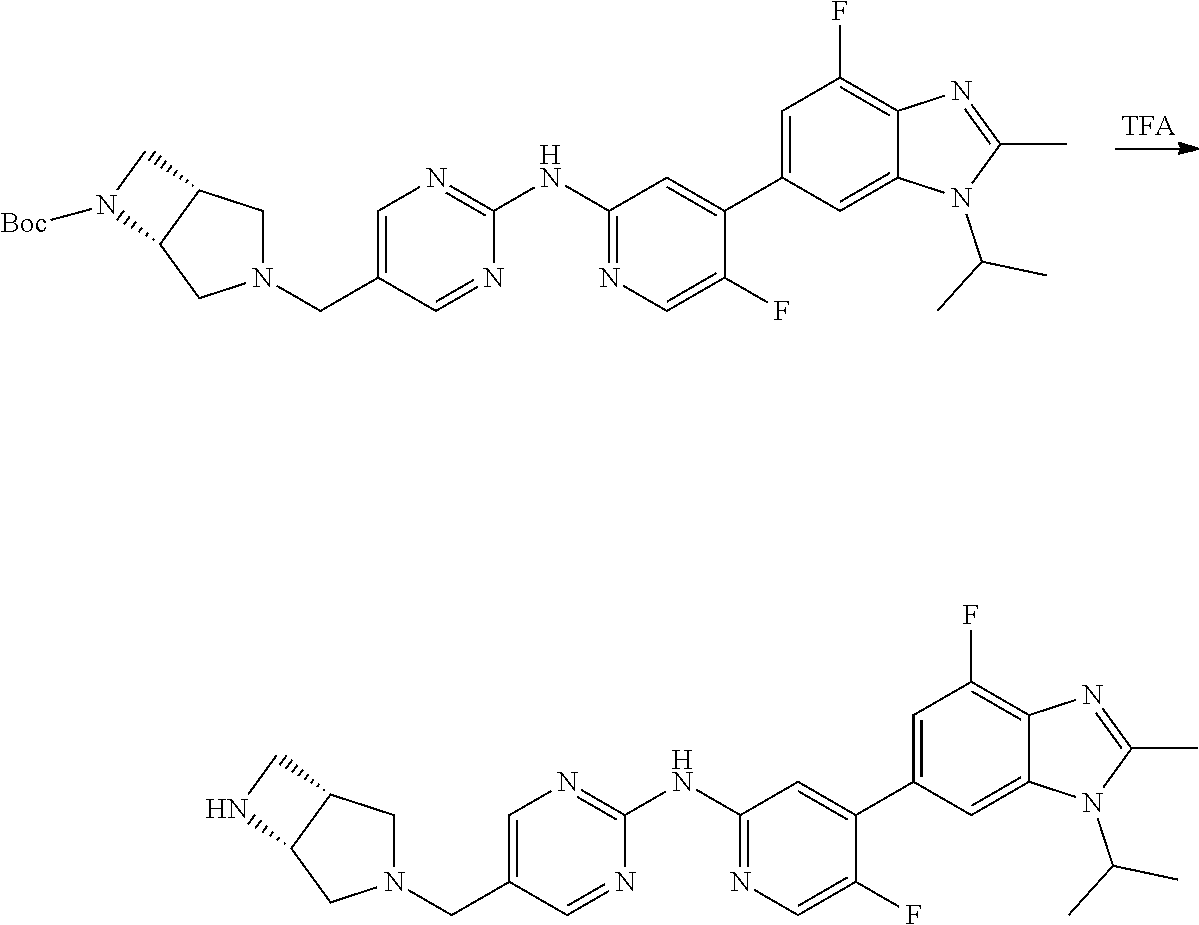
N1(CC2=CN=C(NC3=NC=C(F)C(C4=CC(F)=C5C(=C4)N(C(C)C)C(C)=N5)=C3)N=C2)CC2C(C1)N([Boc])C2.N1(CC2=CN=C(NC3=NC=C(F)C(C4=CC(F)=C5C(=C4)N(C(C)C)C(C)=N5)=C3)N=C2)CC2C(C1)NC2
